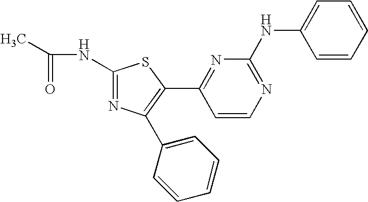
C(NC1=NC(C2=CC=CC=C2)=C(C2=NC(NC3=CC=CC=C3)=NC=C2)S1)(=O)C
